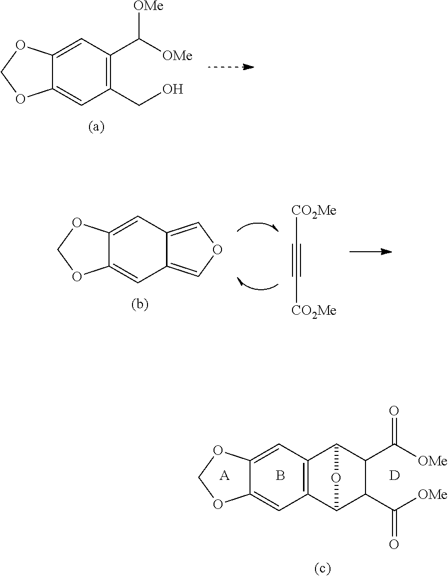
C12=CC(C([OMe])[OMe])=C(CO)C=C1OCO2.C12=CC3=COC=C3C=C1OCO2.[CO2Me]C#C[CO2Me].C12=CC3=C(C=C1OCO2)C1C(C([OMe])=O)C(C([OMe])=O)C3O1.[A].B.[D]
